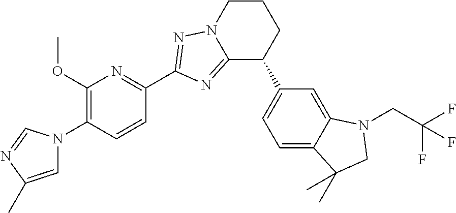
C12=NC(C3=NC(OC)=C(N4C=C(C)N=C4)C=C3)=NN1CCCC2C1=CC=C2C(=C1)N(CC(F)(F)F)CC2(C)C
